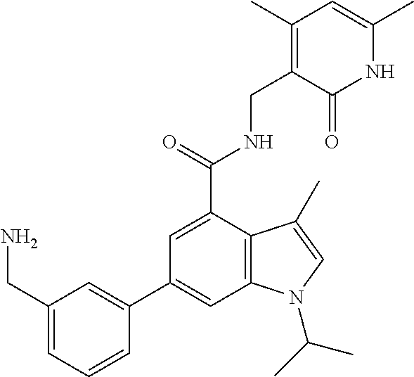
C1=C(C(NCC2=C(C)C=C(C)NC2=O)=O)C2=C(C=C1C1=CC(CN)=CC=C1)N(C(C)C)C=C2C
